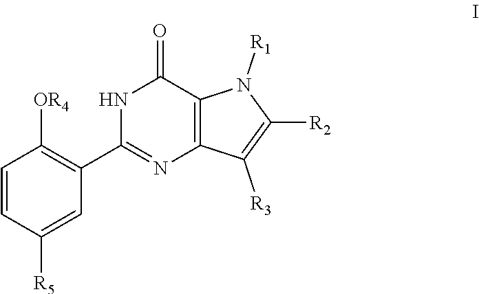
C1=CC([R5])=CC(C2=NC3=C(C(=O)N2)N([R1])C([R2])=C3[R3])=C1[OR4]
